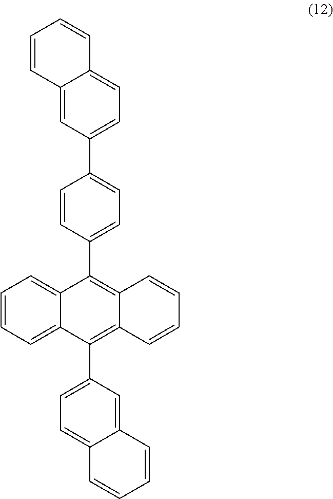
C1=CC=C2C(=C1)C(C1=CC=C(C3=CC=C4C(=C3)C=CC=C4)C=C1)=C1C(=C2C2=CC=C3C(=C2)C=CC=C3)C=CC=C1
